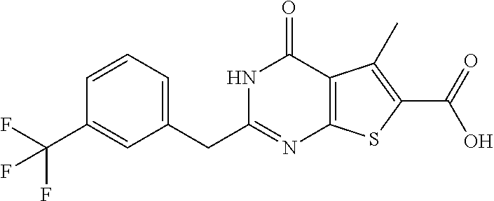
C1=CC=C(CC2=NC3=C(C(=O)N2)C(C)=C(C(O)=O)S3)C=C1C(F)(F)F
